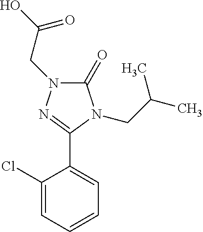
C1(=O)N(CC(O)=O)N=C(C2=CC=CC=C2Cl)N1CC(C)C
